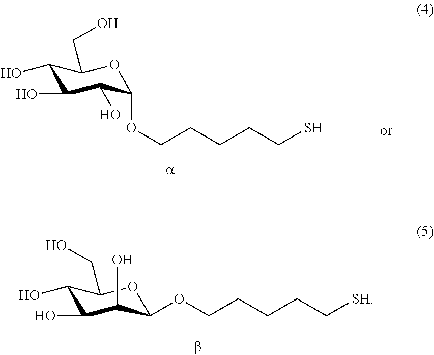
C1(O)C(O)C(O)C(OCCCCCS)OC1CO.C1(O)C(O)C(O)C(OCCCCC[SH])OC1CO
